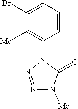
C1(Br)=CC=CC(N2N=NN([Me])C2=O)=C1[Me]
